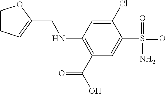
C1=CC=C(CNC2=C(C(=O)O)C=C(S(=O)(=O)N)C(Cl)=C2)O1
